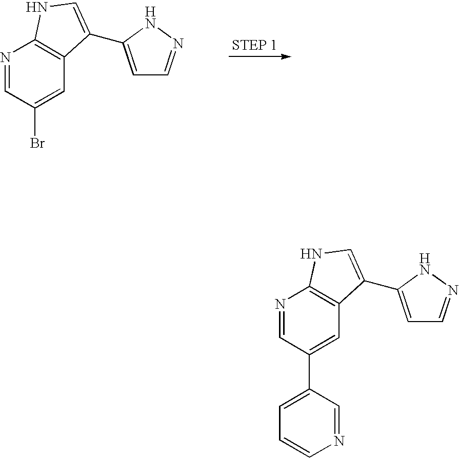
N1=CC(Br)=CC2=C1NC=C2C1=CC=NN1.N1=CC(C2=CC=CN=C2)=CC2=C1NC=C2C1=CC=NN1
